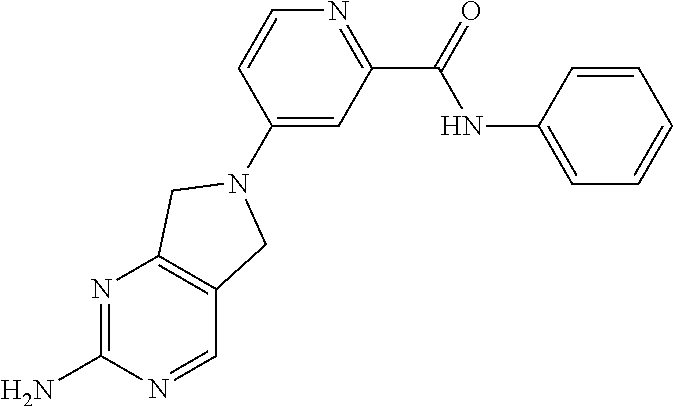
N1=C(N)N=CC2=C1CN(C1=CC(C(NC3=CC=CC=C3)=O)=NC=C1)C2
